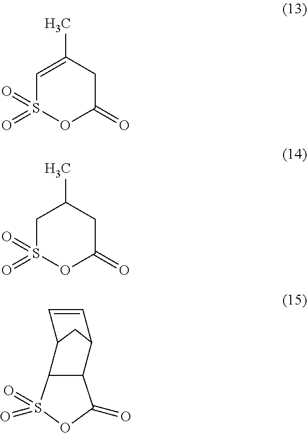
C12C(S(=O)(=O)OC1=O)C1CC2C=C1.C1=C(C)CC(=O)OS1(=O)=O.C1S(=O)(=O)OC(=O)CC1C
